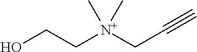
C([N+](CC#C)(C)C)CO
